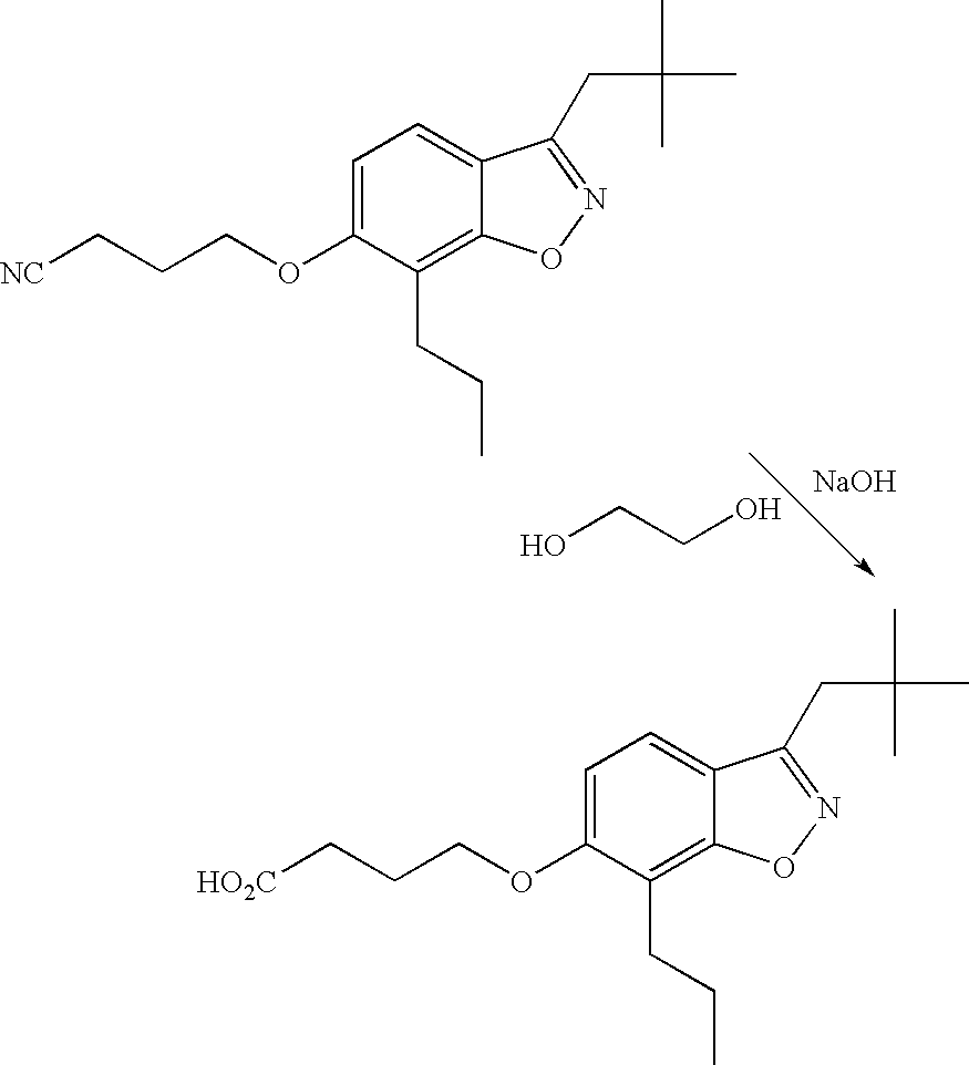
C1=C(OCCC[NC])C(CCC)=C2C(=C1)C(CC(C)(C)C)=NO2.[NaOH].OCCO.C1=C(OCCC[HO2C])C(CCC)=C2C(=C1)C(CC(C)(C)C)=NO2
